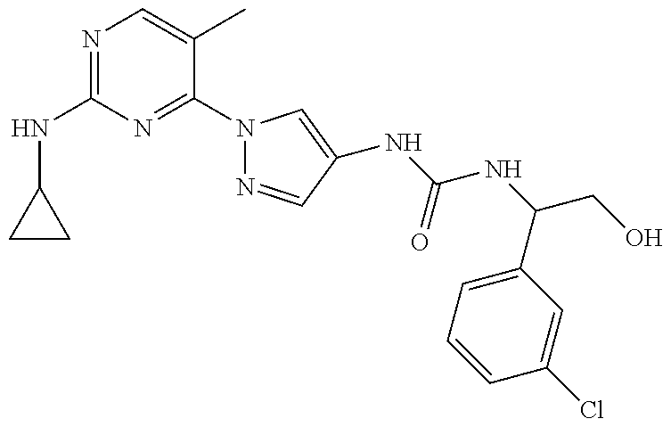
C1(NC2=NC=C(C)C(N3N=CC(NC(=O)NC(C4=CC=CC(Cl)=C4)CO)=C3)=N2)CC1
